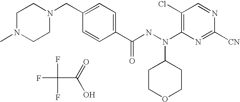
FC(C(=O)O)(F)F.N1(CC2=CC=C(C(NN(C3=C(Cl)C=NC([CN])=N3)C3CCOCC3)=O)C=C2)CCN(C)CC1
